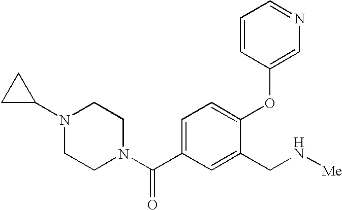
C1=C(C(N2CCN(C3CC3)CC2)=O)C=C(CN[Me])C(OC2=CN=CC=C2)=C1
